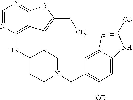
C1=NC(NC2CCN(CC3=C([OEt])C=C4C(=C3)C=C([CN])N4)CC2)=C2C(=N1)SC(C[CF3])=C2
